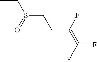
CCS(CCC(=C(F)F)F)=O
